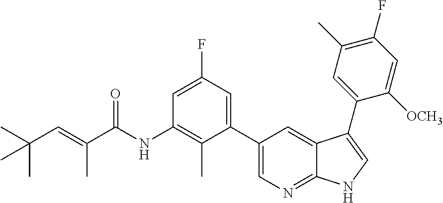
C(=C(C(NC1=C(C)C(C2=CN=C3C(=C2)C(C2=CC(C)=C(F)C=C2[OCH3])=CN3)=CC(F)=C1)=O)C)C(C)(C)C
